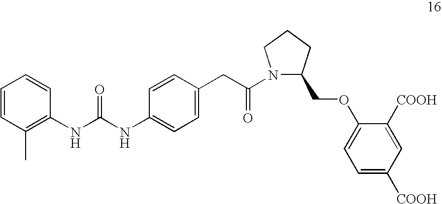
C1=CC(C)=C(NC(NC2=CC=C(CC(N3C(COC4=CC=C([COOH])C=C4[COOH])CCC3)=O)C=C2)=O)C=C1
